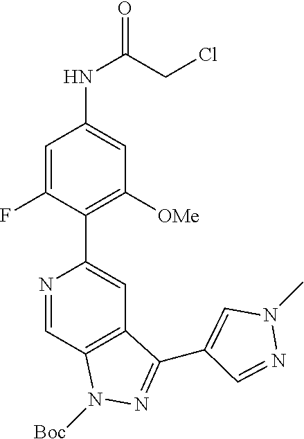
N1=CC2=C(C=C1C1=C([OMe])C=C(NC(=O)CCl)C=C1F)C(C1=CN(C)N=C1)=NN2[Boc]
